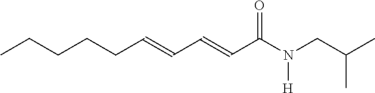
CCCCCC=CC=CC(N([H])CC(C)C)=O
